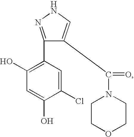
C1(C2=C(O)C=C(O)C(Cl)=C2)=NNC=C1C(N1CCOCC1)=O
